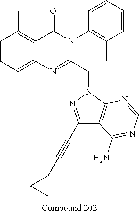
C1=CC=C2C(=C1C)C(=O)N(C1=C(C)C=CC=C1)C(CN1N=C(C#CC3CC3)C3=C1N=CN=C3N)=N2
